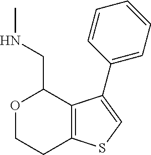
O1CCC2=C(C1CNC)C(C1=CC=CC=C1)=CS2
